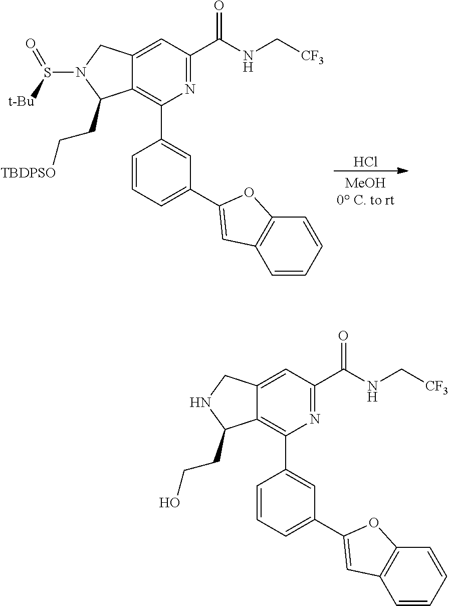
C12=C(C3=CC(C4=CC5=C(C=CC=C5)O4)=CC=C3)N=C(C(NC[CF3])=O)C=C1CN(S([t-Bu])=O)C2CC[TBDPSO].Cl.C12=C(C3=CC(C4=CC5=C(C=CC=C5)O4)=CC=C3)N=C(C(NC[CF3])=O)C=C1CNC2CCO
